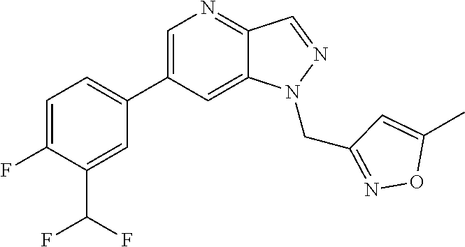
C1(C2=CC=C(F)C(C(F)F)=C2)=CN=C2C(=C1)N(CC1=NOC(C)=C1)N=C2
